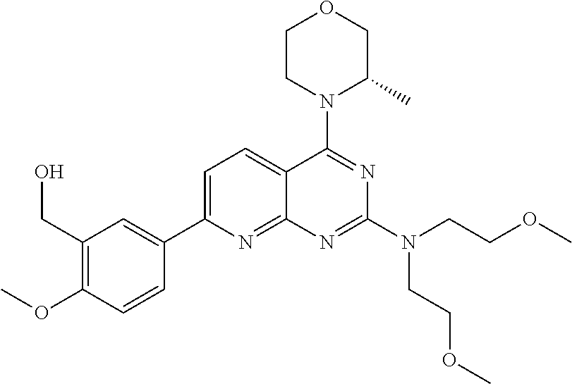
C1=C(C2=CC(CO)=C(OC)C=C2)N=C2C(=C1)C(N1C(C)COCC1)=NC(N(CCOC)CCOC)=N2
